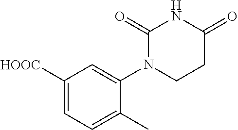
C1([HOOC])=CC=C(C)C(N2CCC(=O)NC2=O)=C1
